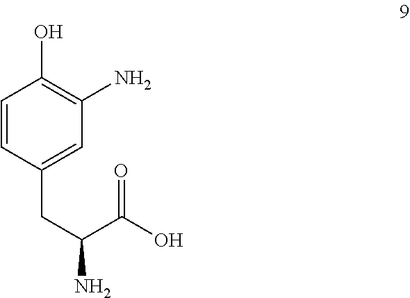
C1=CC(CC(N)C(O)=O)=CC(N)=C1O
